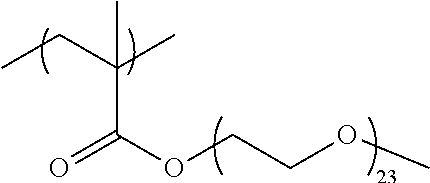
CCC(C)(C(OCCOC)=O)C
